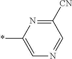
C1([CN])=NC(*)=CN=C1
